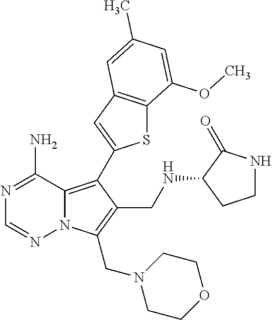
N12C(=C(C3=CC4=C(S3)C(OC)=CC(C)=C4)C(CNC3CCNC3=O)=C1CN1CCOCC1)C(N)=NC=N2
